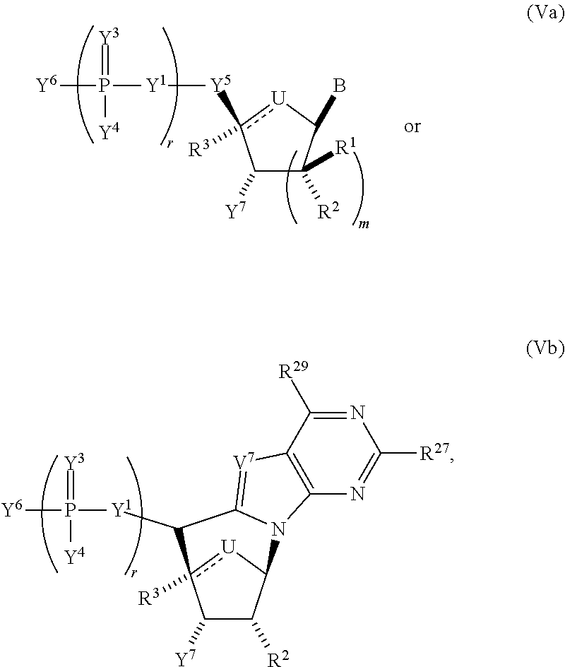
C1([Y7])C([R2])([R1])C(B)[U]c1([Y5][Y1]P([Y6])(=[Y3])[Y4])[R3].C1([Y7])C([R2])C2[U]c1([R3])C([Y1]P([Y6])(=[Y3])[Y4])C1=[V7]C3=C(N=C([R27])N=C3[R29])N12
